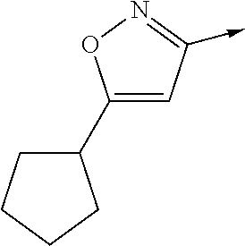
C1(C2CCCC2)=CC(->C)=NO1
